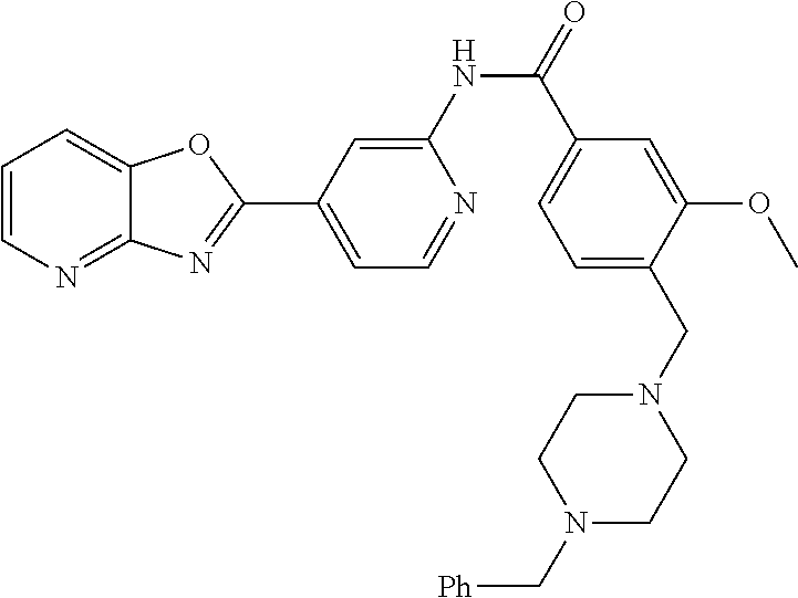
C1=C(NC(=O)C2=CC=C(CN3CCN(C[Ph])CC3)C(OC)=C2)N=CC=C1C1=NC2=NC=CC=C2O1
